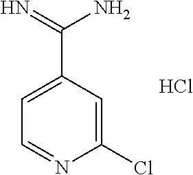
C1(C(=N)N)=CC=NC(Cl)=C1.Cl
